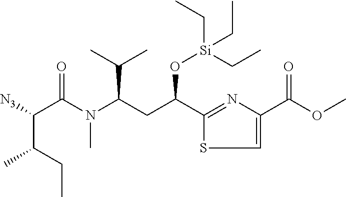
CCC(C(C(N(C)C(CC(C1=NC(C(=O)OC)=CS1)O[Si](CC)(CC)CC)C(C)C)=O)[N3])C
